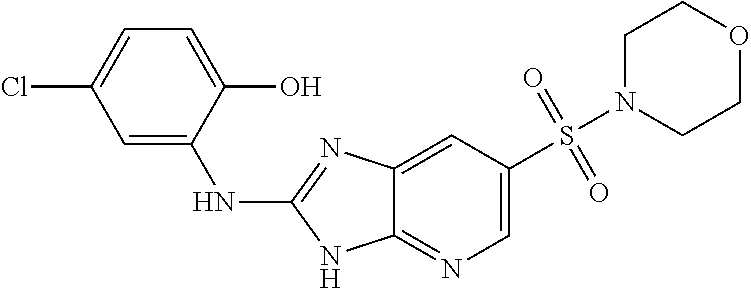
C1N(S(C2=CN=C3C(=C2)N=C(NC2=CC(Cl)=CC=C2O)N3)(=O)=O)CCOC1
